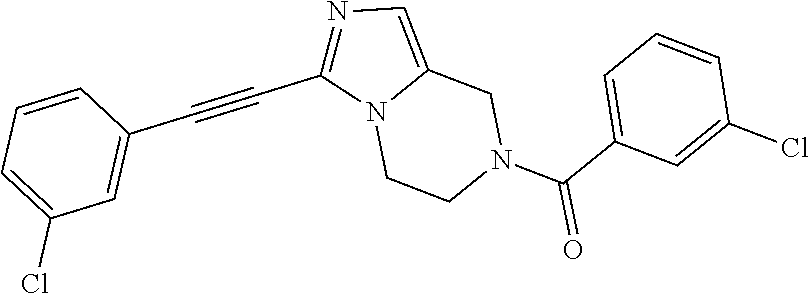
N12CCN(C(C3=CC=CC(Cl)=C3)=O)CC1=CN=C2C#CC1=CC(Cl)=CC=C1
